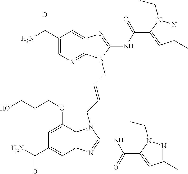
C1(C(N)=O)=CN=C2C(=C1)N=C(NC(=O)C1=CC(C)=NN1CC)N2CC=CCN1C2=C(C=C(C(N)=O)C=C2OCCCO)N=C1NC(=O)C1=CC(C)=NN1CC
